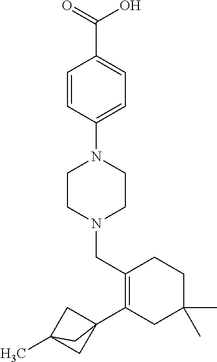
C1=CC(N2CCN(CC3=C(C45CC(C)(C4)C5)CC(C)(C)CC3)CC2)=CC=C1C(=O)O
